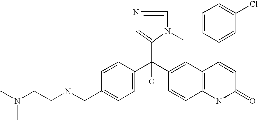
C1=C(CNCCN(C)C)C=CC(C(C2=CC3=C(C=C2)N(C)C(=O)C=C3C2=CC(Cl)=CC=C2)(C2=CN=CN2C)O)=C1
